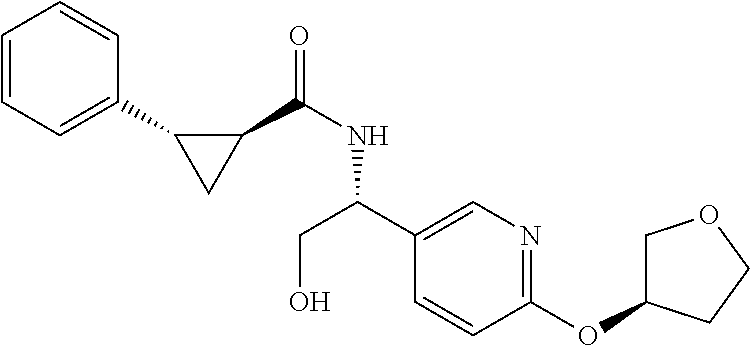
C1=CC=C(C2CC2C(NC(C2=CN=C(OC3COCC3)C=C2)CO)=O)C=C1
